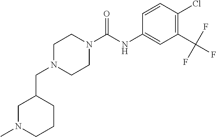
C1(CN2CCN(C(=O)NC3=CC(C(F)(F)F)=C(Cl)C=C3)CC2)CN(C)CCC1
